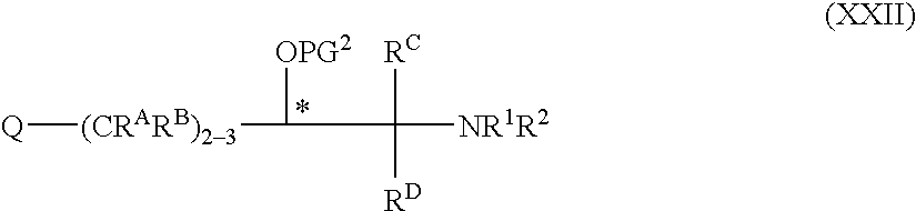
[Q][(CRARB)23]C(C([NR1R2])([RC])[RD])[OPG2]
